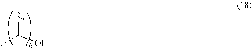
CC(O)[R6]
